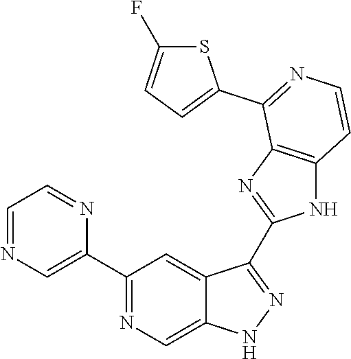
C1(C2=NC=C3C(=C2)C(C2=NC4=C(N2)C=CN=C4C2=CC=C(F)S2)=NN3)=CN=CC=N1
